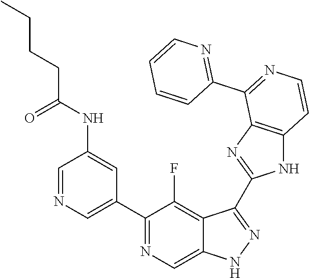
C1=NC=C(C2=NC=C3C(=C2F)C(C2=NC4=C(N2)C=CN=C4C2=NC=CC=C2)=NN3)C=C1NC(CCCC)=O
